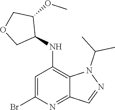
C1=C(Br)N=C2C(=C1NC1C(OC)COC1)N(C(C)C)N=C2
